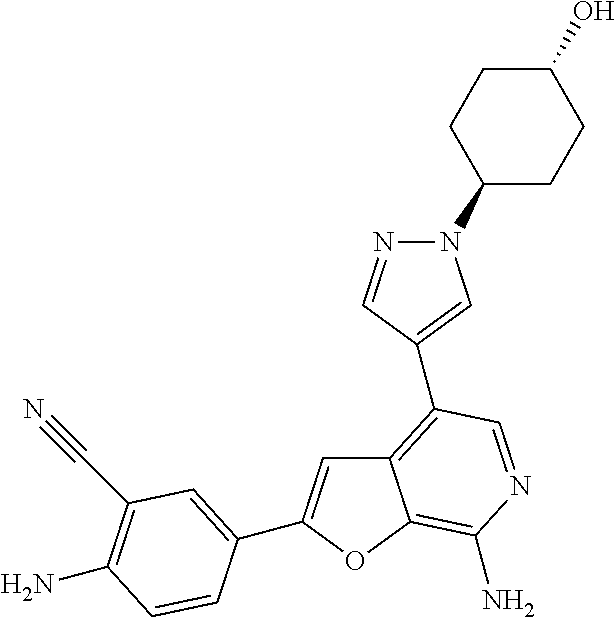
C1(N)=C(C#N)C=C(C2=CC3=C(C4=CN(C5CCC(O)CC5)N=C4)C=NC(N)=C3O2)C=C1
